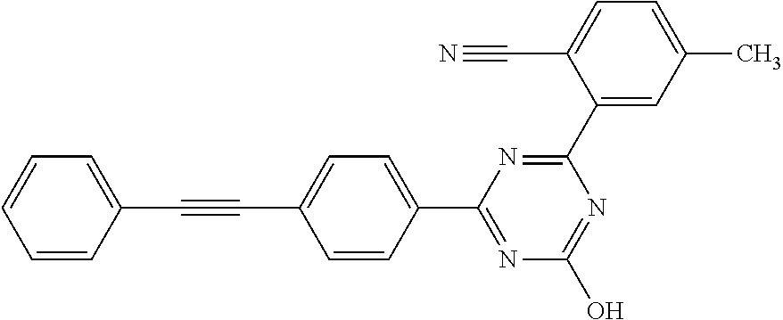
C1(C2=CC(C)=CC=C2C#N)=NC(C2=CC=C(C#CC3=CC=CC=C3)C=C2)=NC(O)=N1
